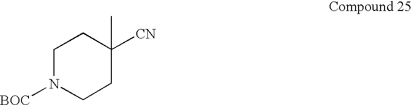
C1N([BOC])CCC([CN])(C)C1
